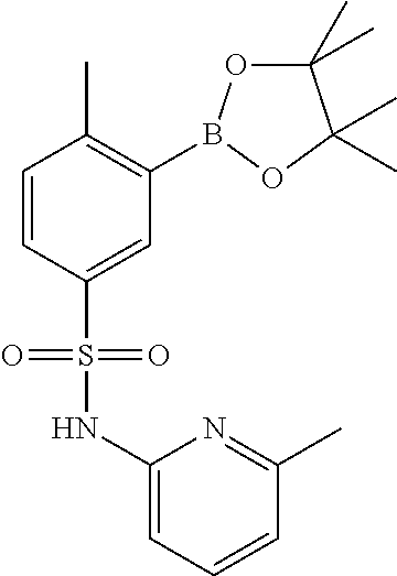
C1=CC(S(=O)(NC2=CC=CC(C)=N2)=O)=CC(B2OC(C)(C)C(C)(C)O2)=C1C
